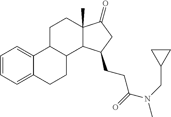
C1=CC=C2C(=C1)C1C(CC2)C2C(C)(CC1)C(=O)CC2CCC(N(CC1CC1)C)=O
